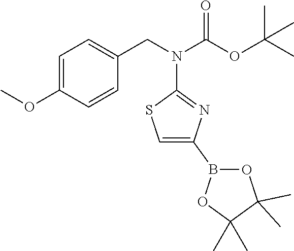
CC1(C)OB(C2=CSC(N(CC3=CC=C(OC)C=C3)C(OC(C)(C)C)=O)=N2)OC1(C)C
